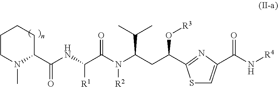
C1CN(C)C(C(NC(C(N(C(CC(O[R3])C2=NC(C(=O)N[R4])=CS2)C(C)C)[R2])=O)[R1])=O)CC1
